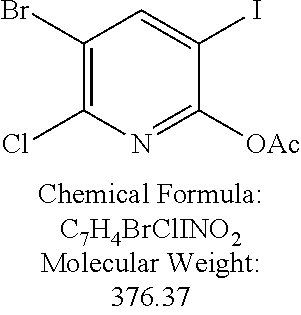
C1(Br)=C(Cl)N=C([OAc])C(I)=C1
